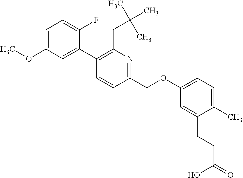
C1(OC)=CC=C(F)C(C2=C(CC(C)(C)C)N=C(COC3=CC=C(C)C(CCC(O)=O)=C3)C=C2)=C1
